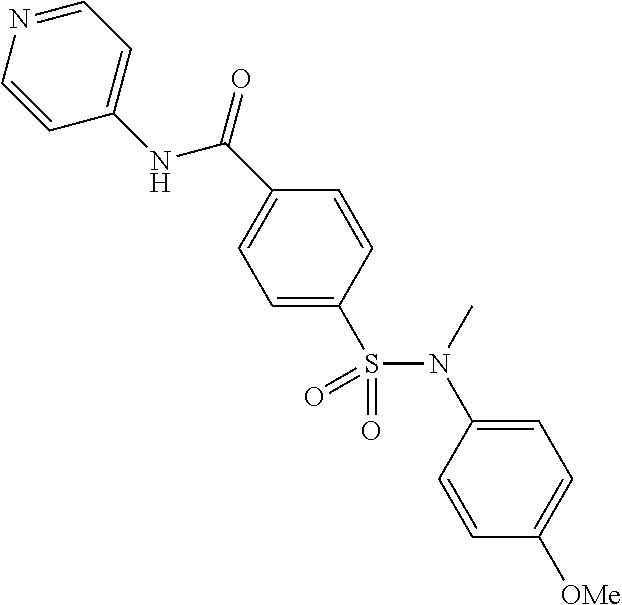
C1=CN=CC=C1NC(=O)C1=CC=C(S(N(C2=CC=C([OMe])C=C2)C)(=O)=O)C=C1
